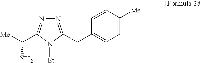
[Me]C(N)C1=NN=C(CC2=CC=C([Me])C=C2)N1[Et]
